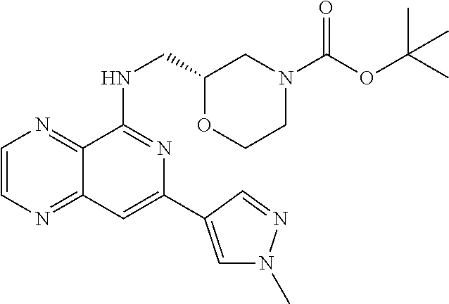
C1=CN=C2C(=N1)C(NCC1OCCN(C(OC(C)(C)C)=O)C1)=NC(C1=CN(C)N=C1)=C2
